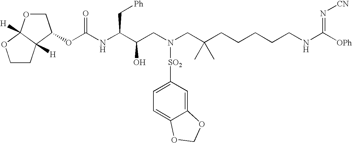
C1CC2([H])C([H])(O1)OCC2OC(NC(C(CN(CC(CCCCCNC([OPh])=N[CN])(C)C)[SO2]C1=CC=C2C(=C1)OCO2)O)C[Ph])=O
